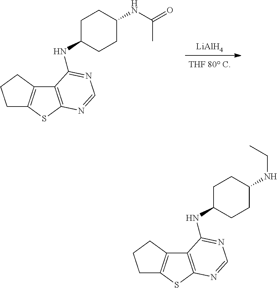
[LiAlH4].N(C1CCC(NC(=O)C)CC1)C1=NC=NC2=C1C1=C(S2)CCC1.N(C1CCC(NCC)CC1)C1=NC=NC2=C1C1=C(S2)CCC1
